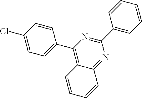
C1(C2=NC(C3=CC=C(Cl)C=C3)=C3C(=N2)C=CC=C3)=CC=CC=C1
